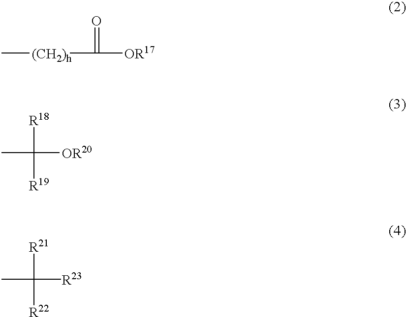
C[(CH2)h]C(=O)[OR17].CC([R18])([R19])[OR20].CC([R21])([R22])[R23]
